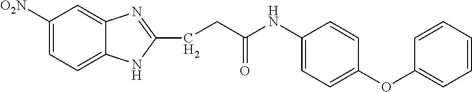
C1([O2N])=CC=C2C(=C1)N=C(CCC(NC1=CC=C(OC3=CC=CC=C3)C=C1)=O)N2
